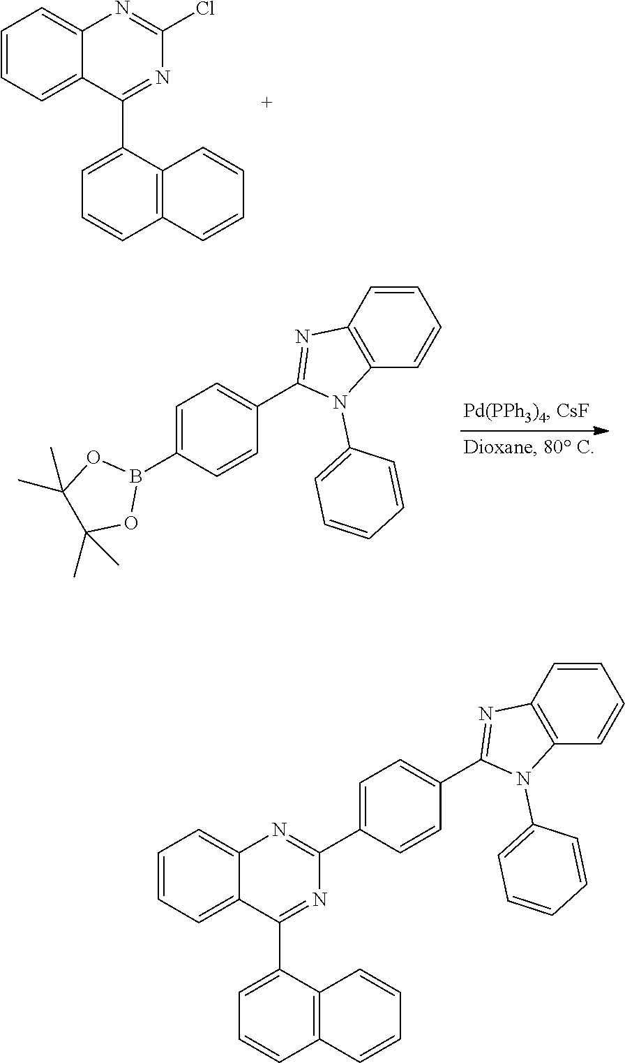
C1=CC=C2C(=C1)N=C(Cl)N=C2C1=CC=CC2=C1C=CC=C2.C1=C(B2OC(C)(C)C(C)(C)O2)C=CC(C2=NC3=C(N2C2=CC=CC=C2)C=CC=C3)=C1.C1=C(C2=NC3=CC=CC=C3C(C3=CC=CC4=C3C=CC=C4)=N2)C=CC(C2=NC3=C(N2C2=CC=CC=C2)C=CC=C3)=C1
